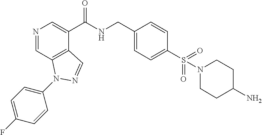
N1=CC2=C(C(C(NCC3=CC=C(S(N4CCC(N)CC4)(=O)=O)C=C3)=O)=C1)C=NN2C1=CC=C(F)C=C1
